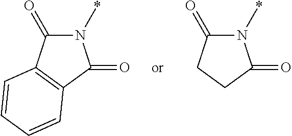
N1(*)C(=O)C2=C(C1=O)C=CC=C2.N1(*)C(=O)CCC1=O
